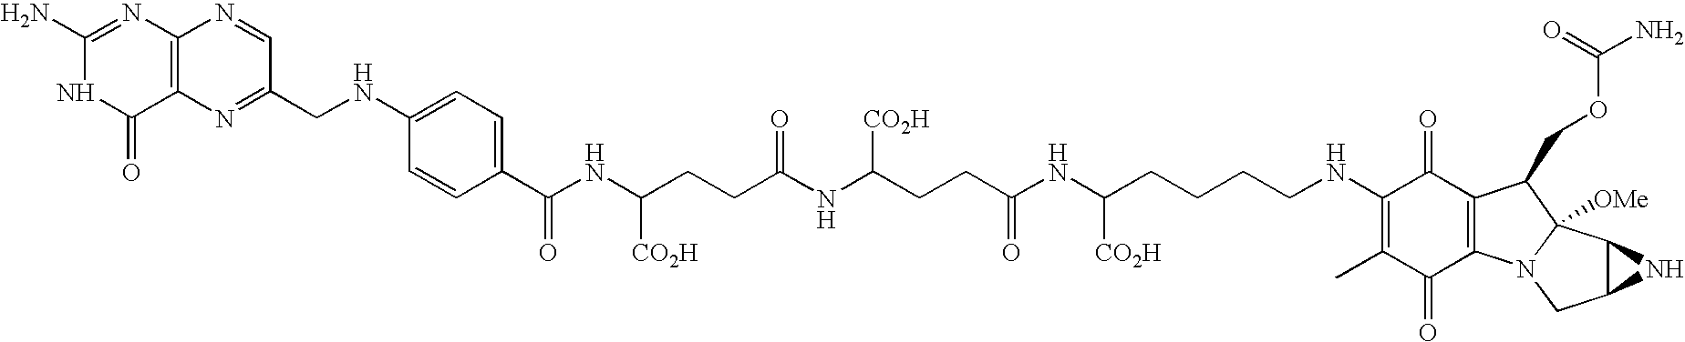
C12=C(N=C(N)NC1=O)N=CC(CNC1=CC=C(C(NC(CCC(NC(CCC(NC(CCCCNC3=C(C)C(=O)C4=C(C3=O)C(COC(=O)N)C3([OMe])N4CC4C3N4)[CO2H])=O)[CO2H])=O)[CO2H])=O)C=C1)=N2
